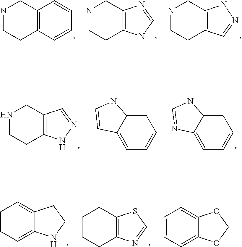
N1CCC2=C(C1)C=CC=C2.N1CCC2=C(C1)N=CN2.N1CCC2=C(C1)NN=C2.C1=CC=C2C(=C1)CCN2.C1CCC2=C(C1)SC=N2.C1=CC=C2C(=C1)OCO2.N1CCC2=C(C1)C=NN2.C1=C2C(=CC=C1)N=CN2.C1=C2C(=CC=C1)C=CN2
